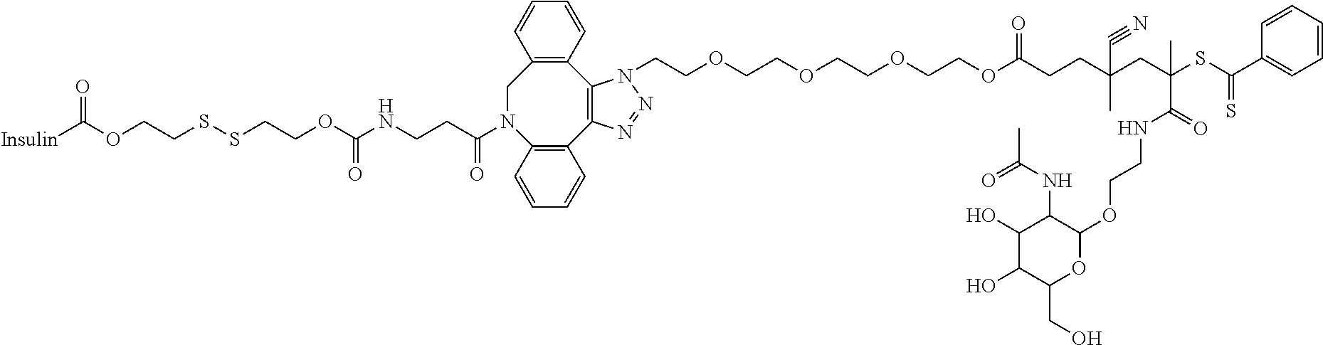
C12=C(C3=C(CN(C(CCNC(OCCSSCCOC([Insulin])=O)=O)=O)C4=C1C=CC=C4)C=CC=C3)N(CCOCCOCCOCCOC(CCC(CC(SC(C1=CC=CC=C1)=S)(C(NCCOC1C(NC(C)=O)C(O)C(O)C(CO)O1)=O)C)(C)C#N)=O)N=N2
